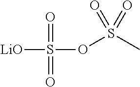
[LiO]S(OS(C)(=O)=O)(=O)=O
